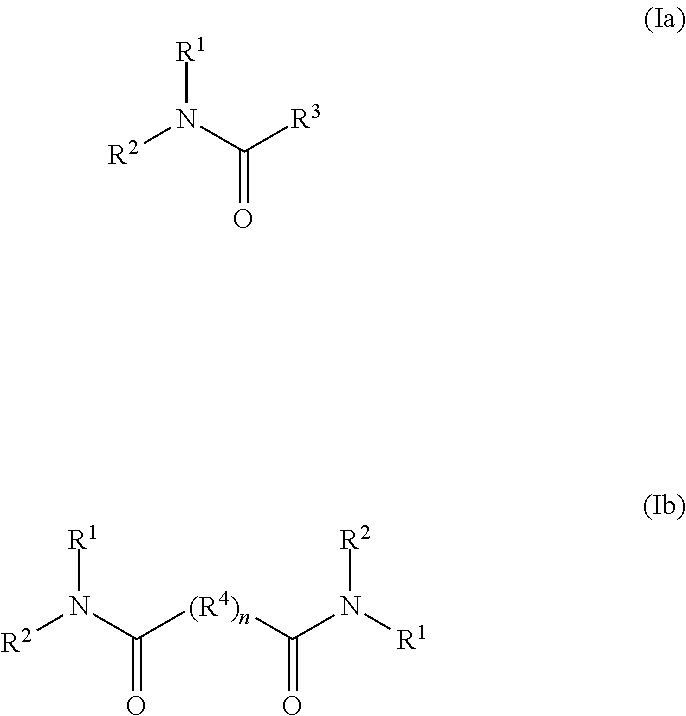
[R2]N(C([R3])=O)[R1].[R2]N(C([(R4)n]C(N([R1])[R2])=O)=O)[R1]
